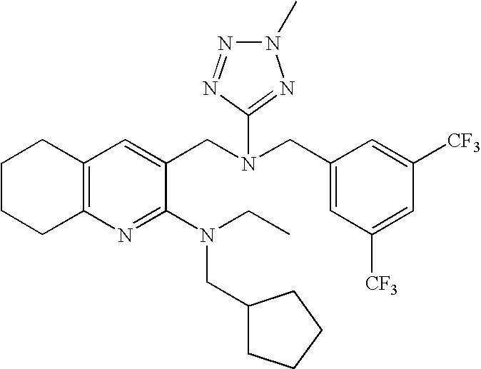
C12=C(C=C(CN(CC3=CC([CF3])=CC([CF3])=C3)C3=NN(C)N=N3)C(N(CC)CC3CCCC3)=N1)CCCC2
